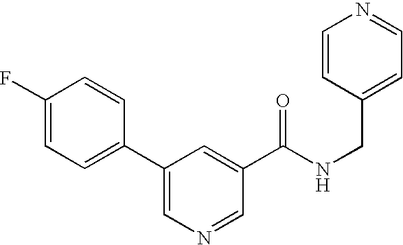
C1=C(F)C=CC(C2=CN=CC(C(NCC3=CC=NC=C3)=O)=C2)=C1
